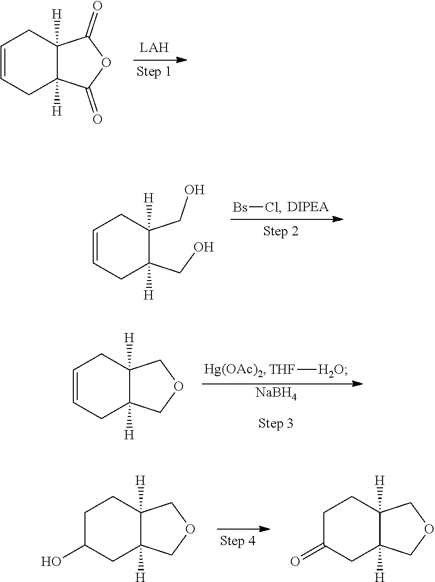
C1=CCC2([H])C([H])(C1)C(=O)OC2=O.[Bs]Cl.C1=CCC(CO)([H])C(CO)([H])C1.[THF][H2O].[NaBH4].C1=CCC2([H])C([H])(C1)COC2.C1C(O)CC2([H])C([H])(C1)COC2.C1C(=O)CC2([H])C([H])(C1)COC2
